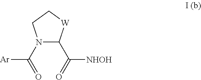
N1(C(=O)[Ar])C(C(=O)[NHOH])[W]CC1
